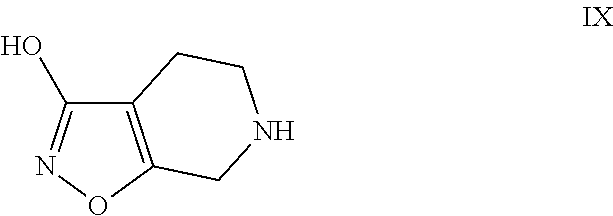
C12=C(ON=C1O)CNCC2
